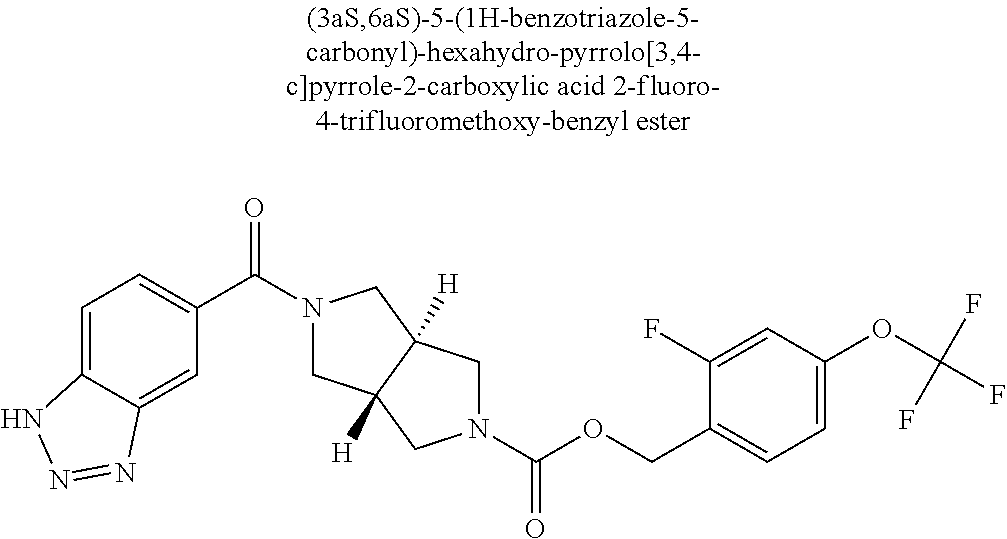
C1(C(=O)N2CC3([H])C([H])(C2)CN(C(=O)OCC2=CC=C(OC(F)(F)F)C=C2F)C3)=CC=C2C(=C1)N=NN2
